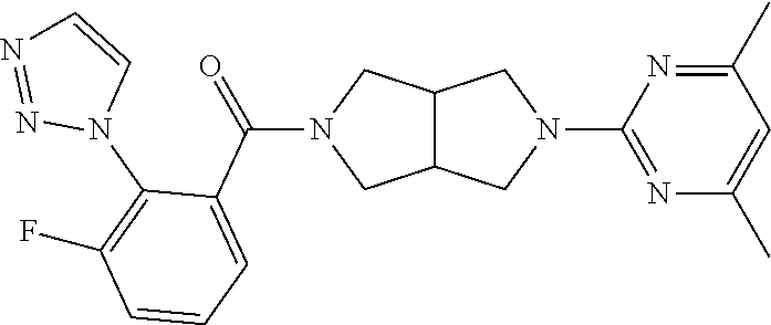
C12C(CN(C3=NC(C)=CC(C)=N3)C1)CN(C(C1=CC=CC(F)=C1N1C=CN=N1)=O)C2
